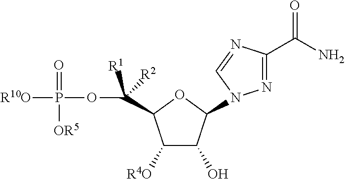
N1=C(C(N)=O)N=CN1C1C(O)C([R4O])C(C(OP([OR5])(=O)[R10O])([R1])[R2])O1
